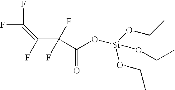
C(C(O[Si](OCC)(OCC)OCC)=O)(F)(F)C(=C(F)F)F
